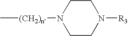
C[(CH2)n]N1CCN([R3])CC1
